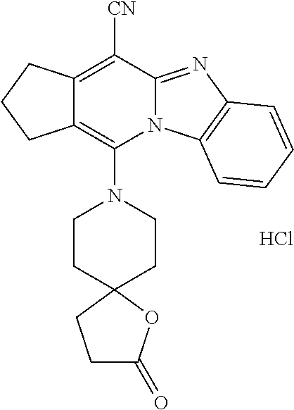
Cl.C12=C([CN])C3=NC4=C(N3C(N3CCC5(CC3)CCC(=O)O5)=C1CCC2)C=CC=C4
